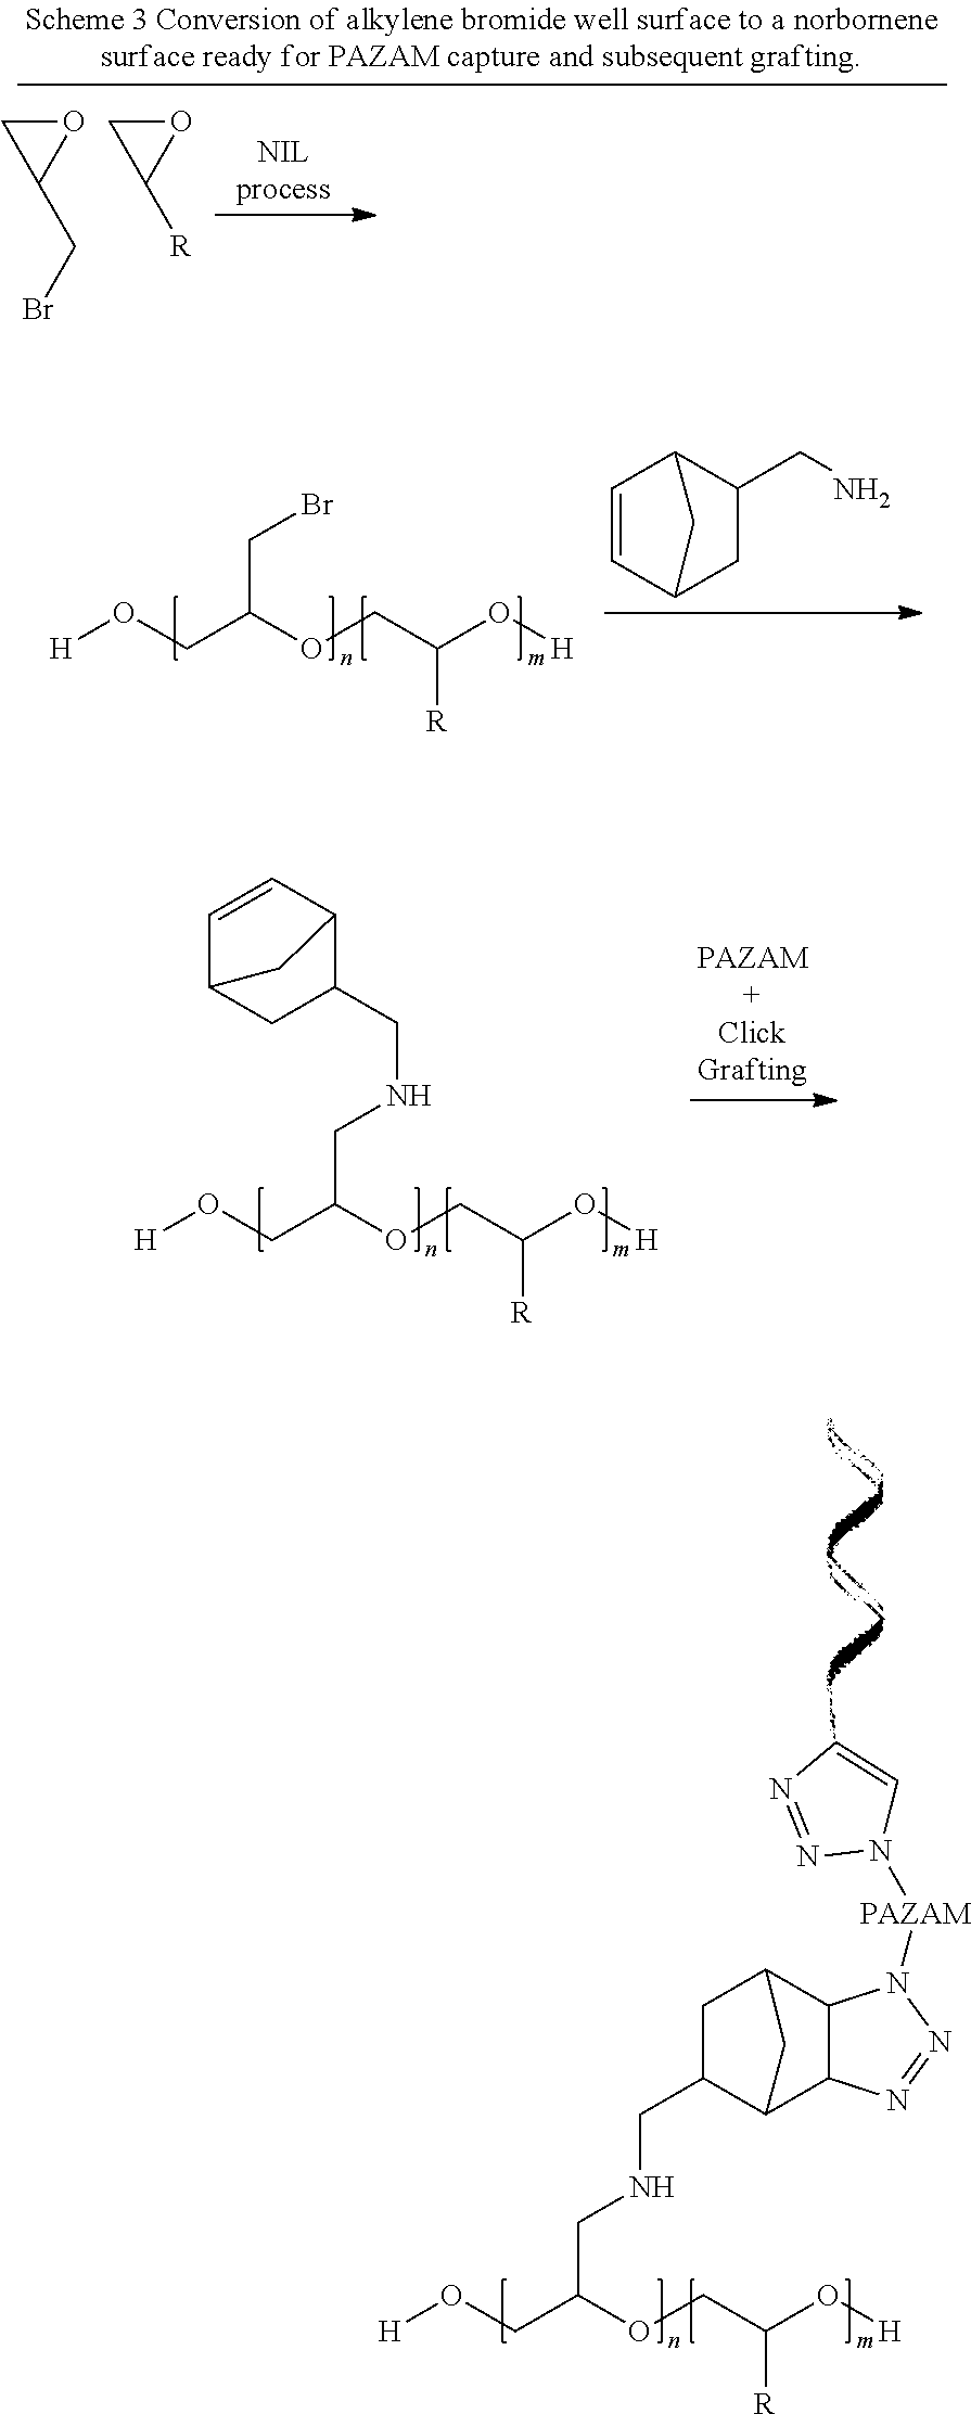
[H]OCC(OCC(O[H])[R])CBr.C1=CC2CC(CN)C1C2.[H]OCC(OCC(O[H])[R])CNCC1C2C=CC(C1)C2.[PAZAM+ClickGrafting].[H]OCC(OCC(O[H])[R])CNCC1C2C3C(C(C1)C2)N([PAZAM]N1C=CN=N1)N=N3.O1CC1CBr.O1CC1[R]
